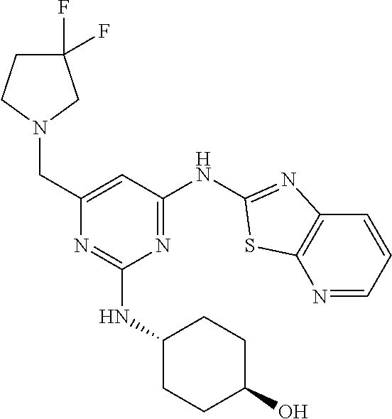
N1=CC=CC2=C1SC(NC1=NC(NC3CCC(O)CC3)=NC(CN3CCC(F)(F)C3)=C1)=N2
